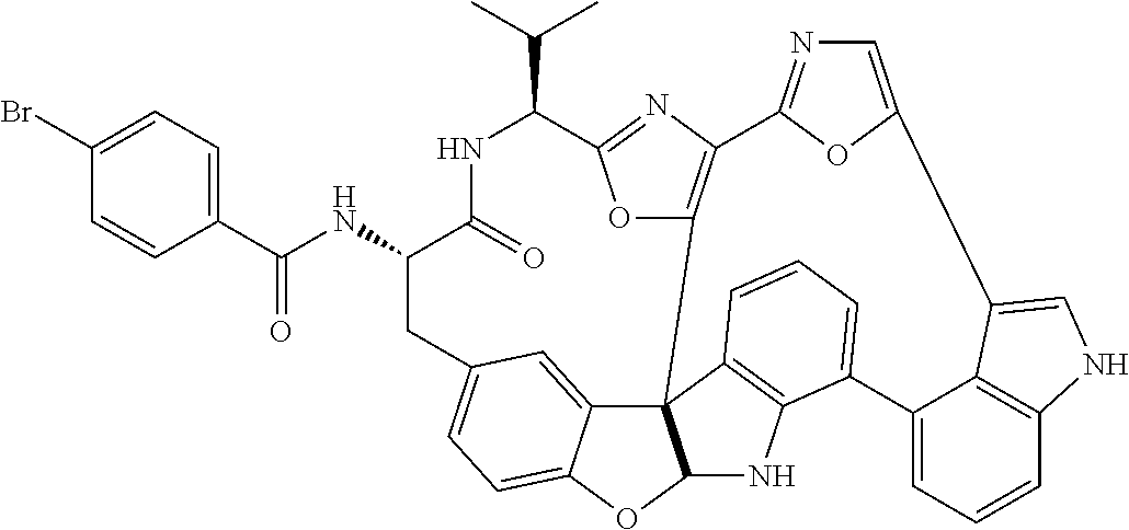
C(=O)(NC1C(=O)NC(C(C)C)C2=NC3=C(O2)C24C5=CC(=CC=C5OC2NC2=C4C=CC=C2C2=CC=CC4=C2C(=CN4)C2=CN=C3O2)C1)C1=CC=C(Br)C=C1
